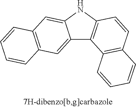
C12=C(NC3=CC4=C(C=C13)C=CC=C4)C=CC1=C2C=CC=C1
